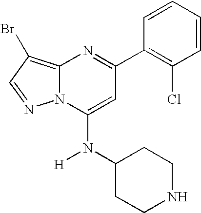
C1(C2=NC3=C(Br)C=NN3C(N(C3CCNCC3)[H])=C2)=C(Cl)C=CC=C1
